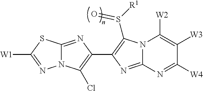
N12C(=NC(C3=C(S([R1])=O)N4C(=N3)N=C([W4])C([W3])=C4[W2])=C1Cl)SC([W1])=N2
